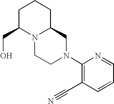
C1C(CO)N2C(CC1)CN(C1=C(C#N)C=CC=N1)CC2
